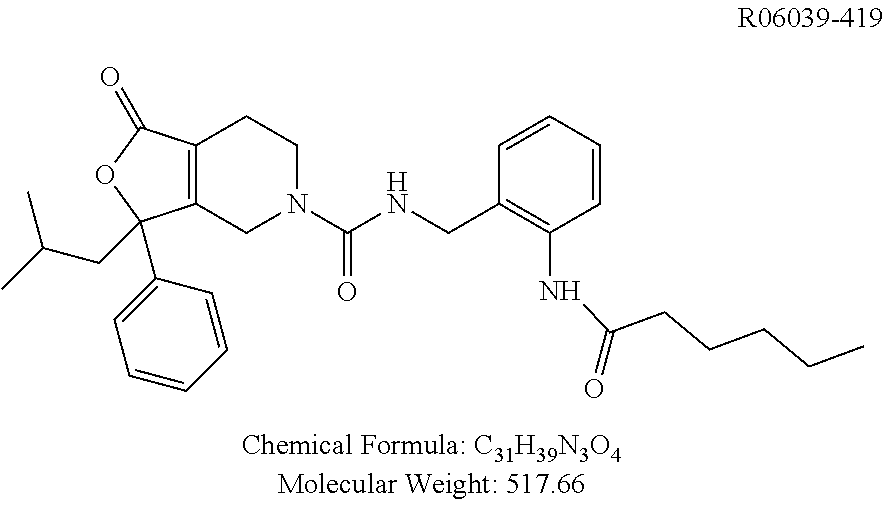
C12=C(C(=O)OC1(CC(C)C)C1=CC=CC=C1)CCN(C(NCC1=C(NC(=O)CCCCC)C=CC=C1)=O)C2
